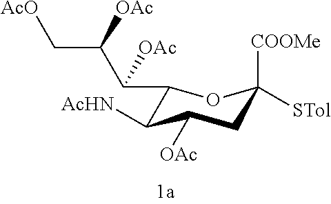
C1(C(C(C[AcO])[OAc])[OAc])C([AcHN])C([OAc])CC([COOMe])([STol])O1
